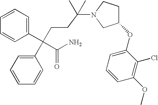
C1=CC=C(C(CCC(N2CC(OC3=CC=CC(OC)=C3Cl)CC2)(C)C)(C2=CC=CC=C2)C(=O)N)C=C1
